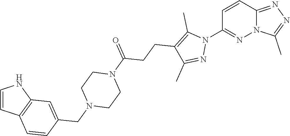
C1=CC2=NN=C(C)N2N=C1N1C(C)=C(CCC(N2CCN(CC3=CC4=C(C=C3)C=CN4)CC2)=O)C(C)=N1
